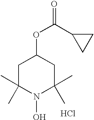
C1C(C)(C)N(O)C(C)(C)CC1OC(C1CC1)=O.Cl
